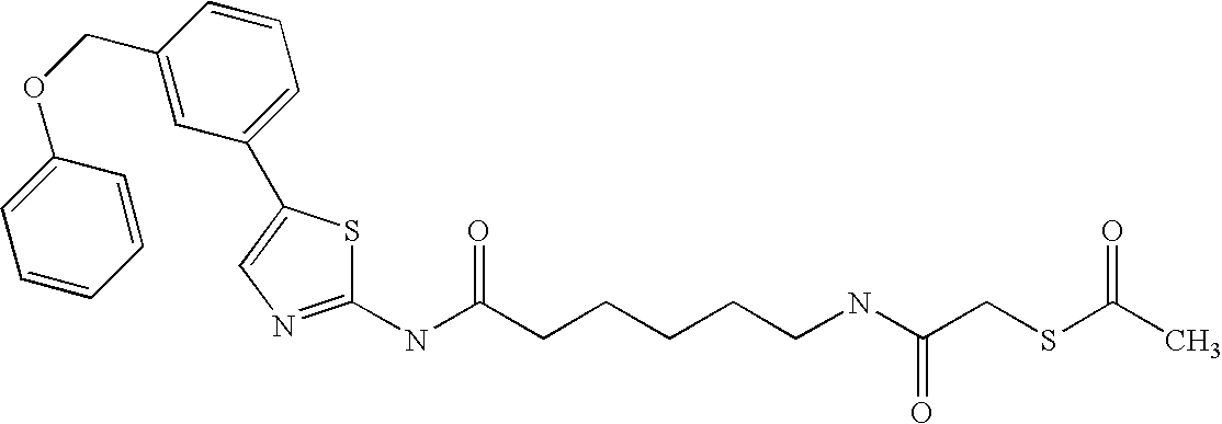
C1(NC(CCCCCNC(CSC(C)=O)=O)=O)=NC=C(C2=CC=CC(COC3=CC=CC=C3)=C2)S1
